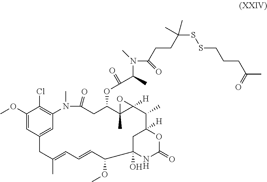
C1(OC)=CC2=CC(=C1Cl)N(C)C(=O)CC(OC(C(C)N(C(CCC(C)(C)SSCCCC(C)=O)=O)C)=O)C1(C)C([H])(O1)C(C)C1([H])CC(O)(C(OC)C=CC=C(C)C2)NC(=O)O1
